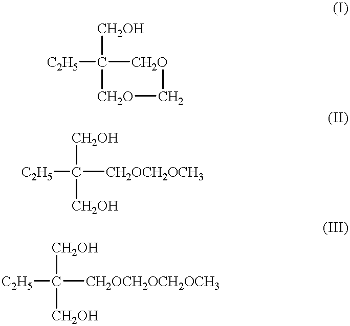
[C2H5]C1([CH2OH])[CH2O]C[CH2O]1.[C2H5]C([CH2OCH2OCH3])([CH2OH])[CH2OH].[C2H5]C([CH2OCH2OCH2OCH3])([CH2OH])[CH2OH]
